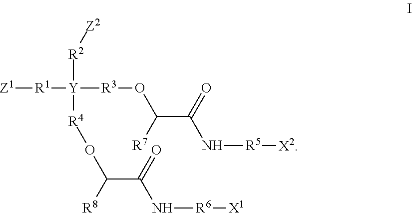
[Z1][R1][Y]([R2][Z2])([R4]OC(C(=O)N[R6][X1])[R8])[R3]OC(C(=O)N[R5][X2])[R7]
